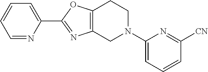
C1=NC(C2=NC3=C(O2)CCN(C2=CC=CC([CN])=N2)C3)=CC=C1
